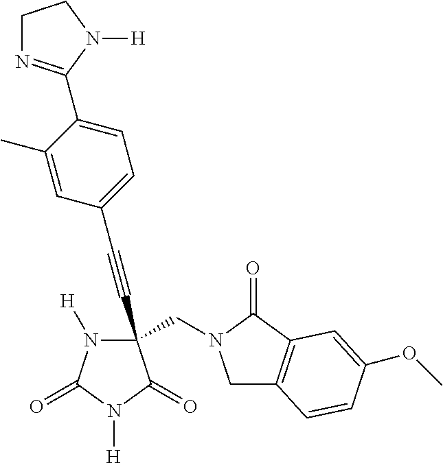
C(#CC1(CN2CC3=C(C2=O)C=C(OC)C=C3)N([H])C(=O)N([H])C1=O)C1=CC=C(C2=NCCN2[H])C(C)=C1
